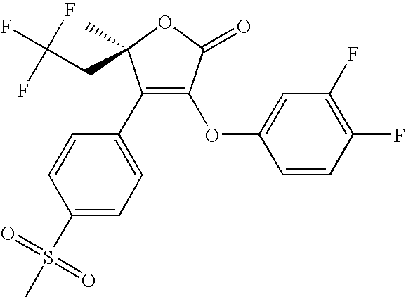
C1(C2=CC=C(S(C)(=O)=O)C=C2)=C(OC2=CC(F)=C(F)C=C2)C(=O)OC1(CC(F)(F)F)C
